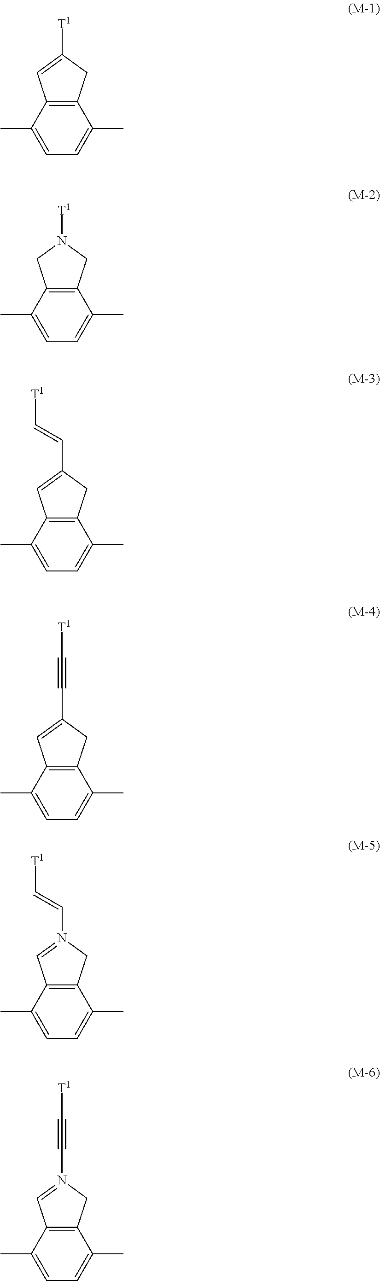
C12=C(C(C)=CC=C1C)C=C([T1])C2.C12=C(C(C)=CC=C1C)CN([T1])C2.C12=C(C(C)=CC=C1C)C=C(C=C[T1])C2.C12=C(C(C)=CC=C1C)C=C(C#C[T1])C2.C12=C(C(C)=CC=C1C)C=N(C=C[T1])C2.C12=C(C(C)=CC=C1C)C=N(C#C[T1])C2
